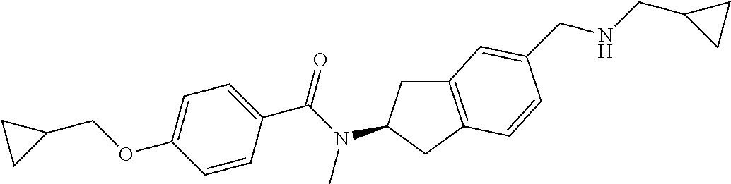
C1=CC(C(N(C)C2CC3=C(C2)C=CC(CNCC2CC2)=C3)=O)=CC=C1OCC1CC1
